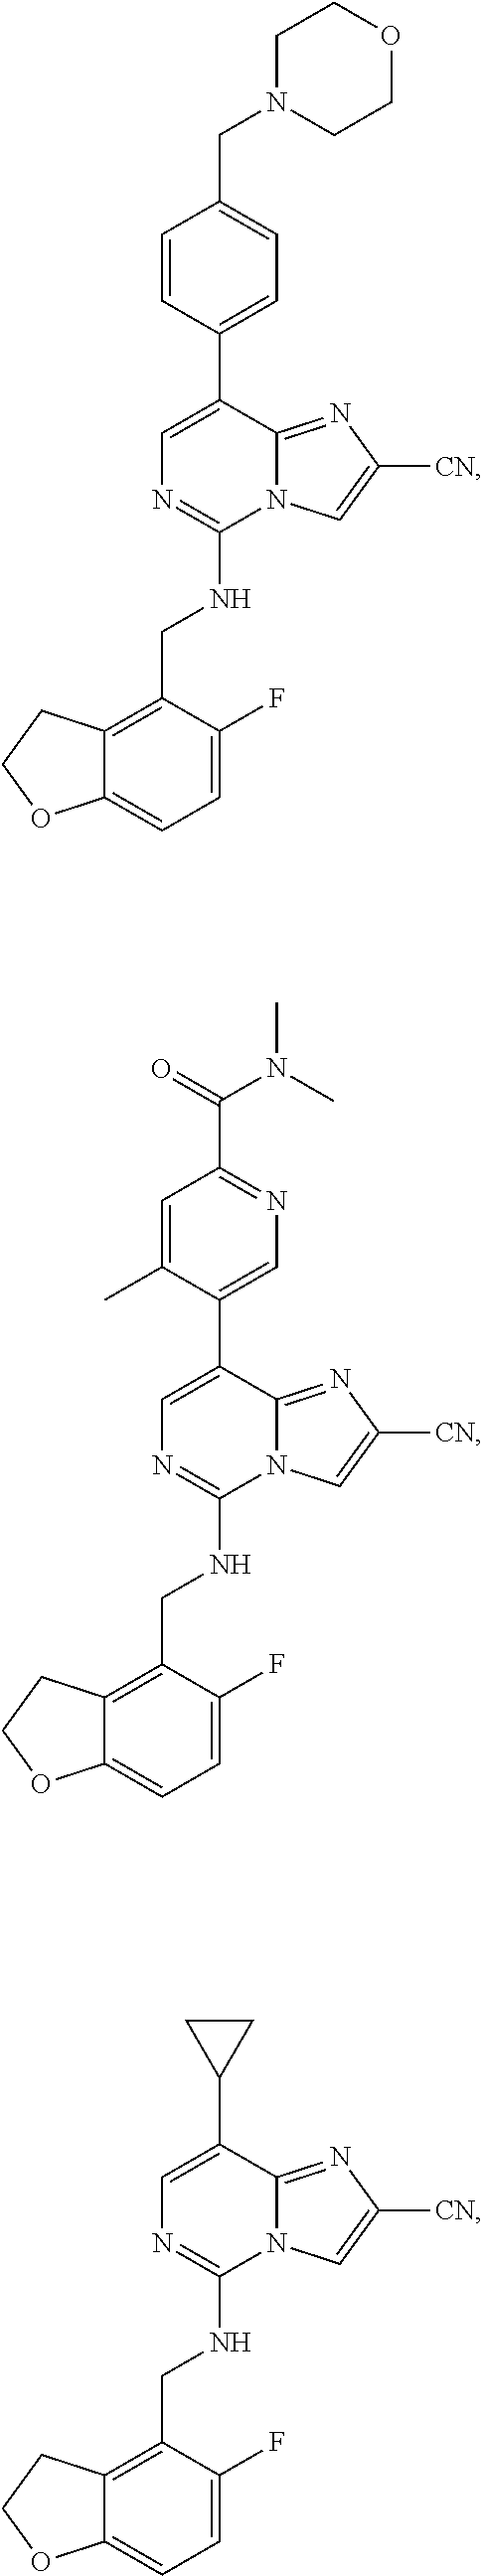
C1=C(F)C(CNC2=NC=C(C3=CC=C(CN4CCOCC4)C=C3)C3=NC([CN])=CN23)=C2C(=C1)OCC2.C1=C(F)C(CNC2=NC=C(C3=CN=C(C(=O)N(C)C)C=C3C)C3=NC([CN])=CN23)=C2C(=C1)OCC2.C1=C(F)C(CNC2=NC=C(C3CC3)C3=NC([CN])=CN23)=C2C(=C1)OCC2
